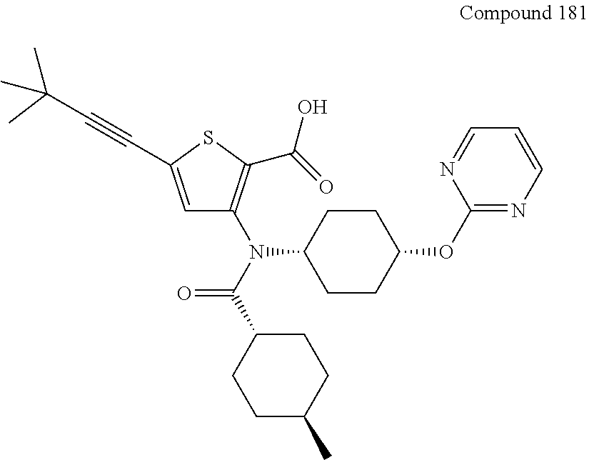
C1C(C(=O)N(C2=C(C(=O)O)SC(C#CC(C)(C)C)=C2)C2CCC(OC3=NC=CC=N3)CC2)CCC(C)C1
